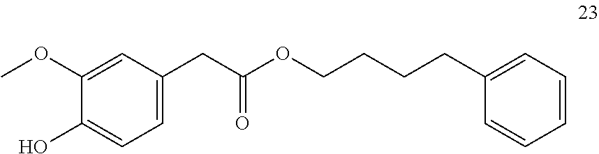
COC1=CC(CC(OCCCCC2=CC=CC=C2)=O)=CC=C1O
